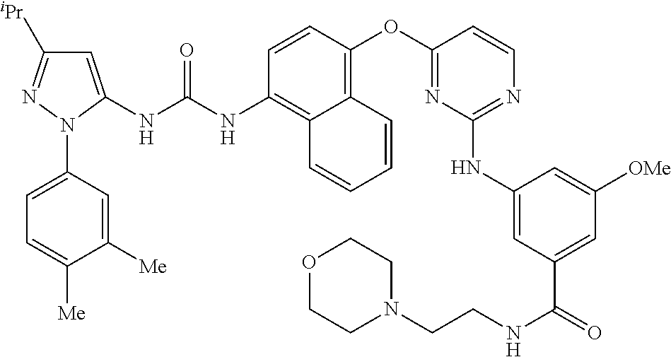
C1=CC(OC2=NC(NC3=CC(C(=O)NCCN4CCOCC4)=CC([OMe])=C3)=NC=C2)=C2C(=C1NC(NC1=CC([iPr])=NN1C1=CC=C([Me])C([Me])=C1)=O)C=CC=C2
